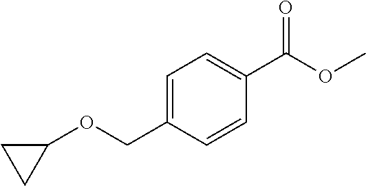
C1(OCC2=CC=C(C(OC)=O)C=C2)CC1
